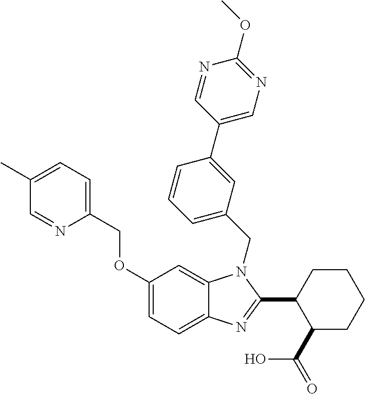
C1(COC2=CC=C3C(=C2)N(CC2=CC=CC(C4=CN=C(OC)N=C4)=C2)C(C2C(C(=O)O)CCCC2)=N3)=CC=C(C)C=N1
